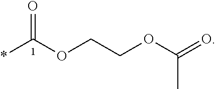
*C(OCCOC(=O)C)=O
